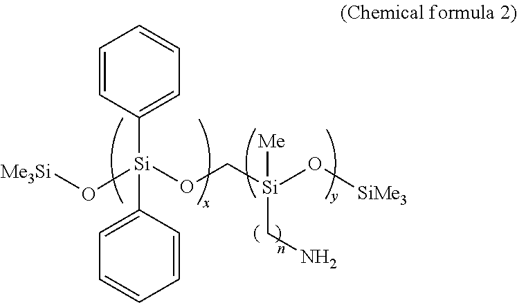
C1=CC([Si](C2=CC=CC=C2)(O[Me3Si])OC[Si](O[SiMe3])(CN)[Me])=CC=C1
